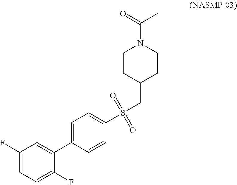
C1=C(C2=CC(F)=CC=C2F)C=CC(S(CC2CCN(C(=O)C)CC2)(=O)=O)=C1
